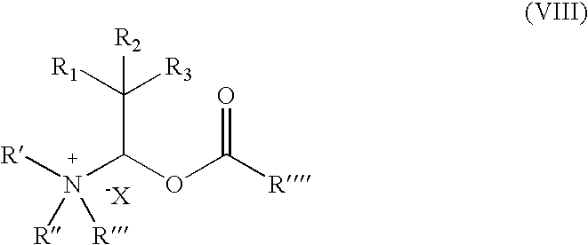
[R]N([R])(C(OC([R])=O)C([R1])([R3])[R2])[R]
